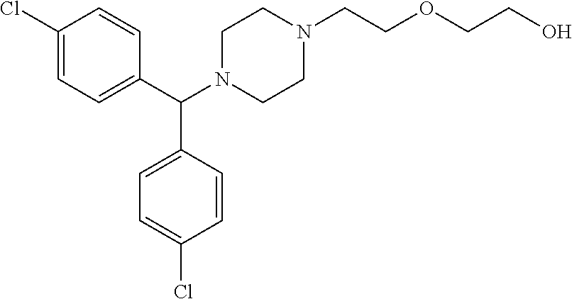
C1(Cl)=CC=C(C(N2CCN(CCOCCO)CC2)C2=CC=C(Cl)C=C2)C=C1
